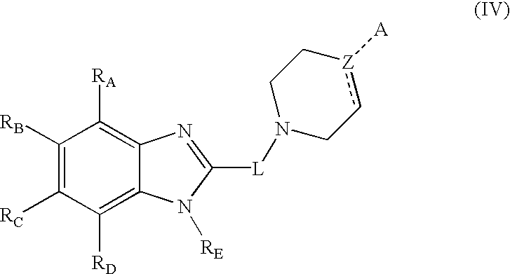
C1([RB])=C([RC])C([RD])=C2C(=C1[RA])N=C([L]N1CC[Z]([A])cC1)N2[RE]
